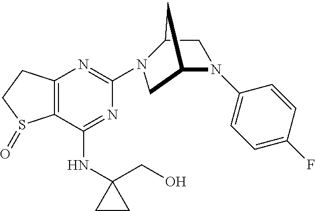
C12=C(C(NC3(CO)CC3)=NC(N3C4CN(C5=CC=C(F)C=C5)C(C3)C4)=N1)S(=O)CC2
